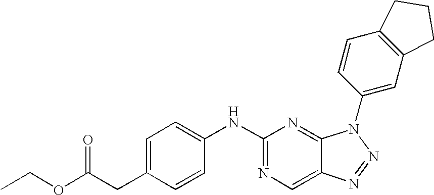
N(C1=NC=C2C(=N1)N(C1=CC3=C(C=C1)CCC3)N=N2)C1=CC=C(CC(OCC)=O)C=C1
